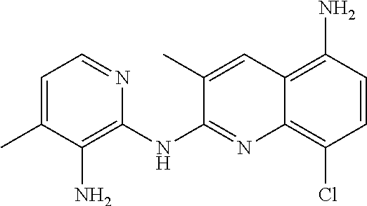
C1=C(C)C(N)=C(NC2=NC3=C(Cl)C=CC(N)=C3C=C2C)N=C1
